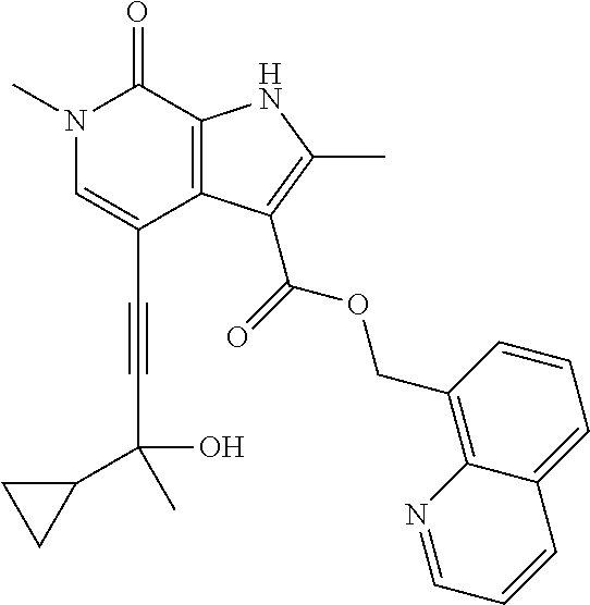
C(C1=CN(C)C(=O)C2=C1C(C(=O)OCC1=C3C(=CC=C1)C=CC=N3)=C(C)N2)#CC(C1CC1)(C)O
